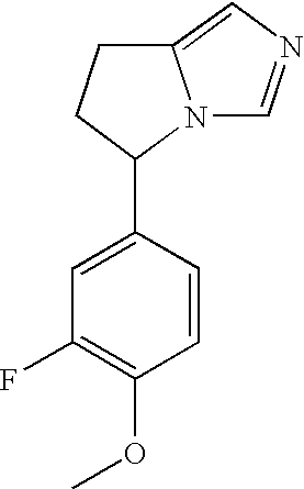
C1=CC(C2N3C(=CN=C3)CC2)=CC(F)=C1OC
